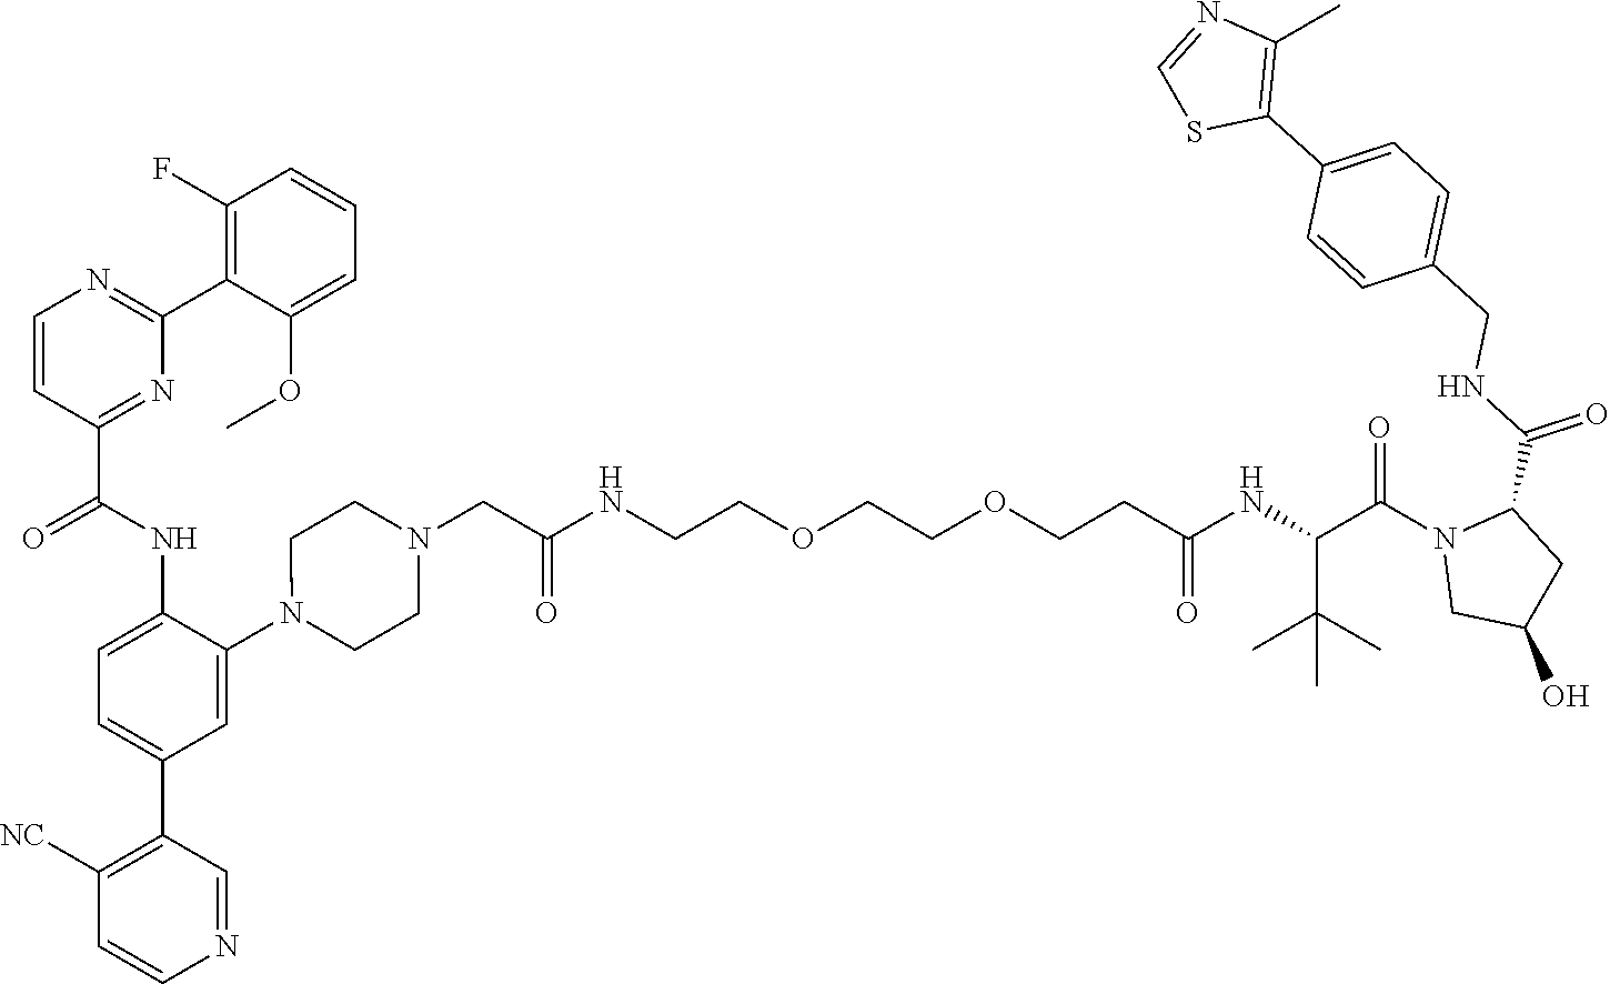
C1=CC(C(NC2=CC=C(C3=C([NC])C=CN=C3)C=C2N2CCN(CC(NCCOCCOCCC(NC(C(N3CC(O)CC3C(NCC3=CC=C(C4=C(C)N=CS4)C=C3)=O)=O)C(C)(C)C)=O)=O)CC2)=O)=NC(C2=C(F)C=CC=C2OC)=N1
